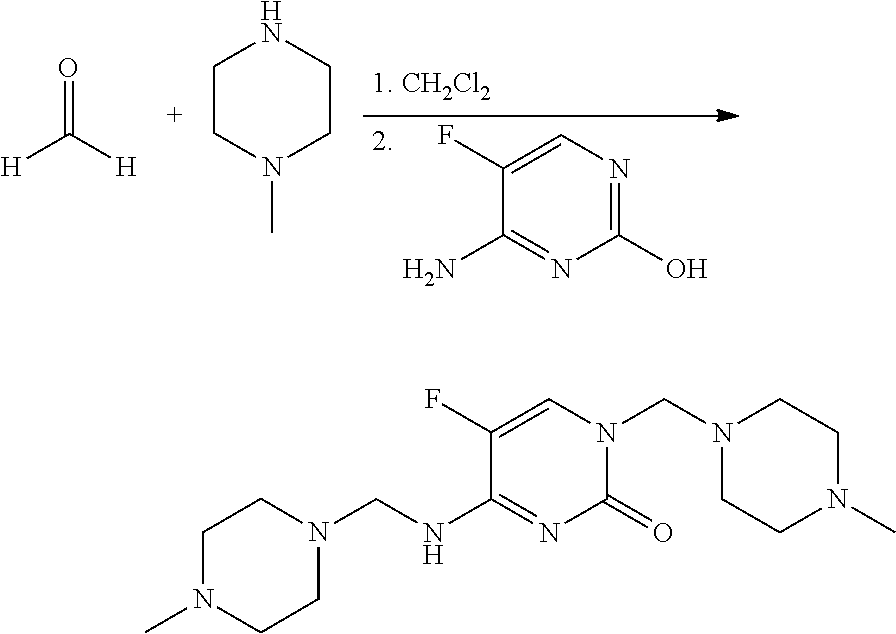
O=C([H])[H].C1CN(C)CCN1.C1(O)=NC=C(F)C(N)=N1.C1(=O)N(CN2CCN(C)CC2)C=C(F)C(NCN2CCN(C)CC2)=N1
